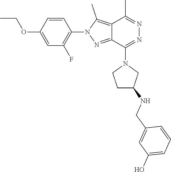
C12=C(C)N(C3=C(F)C=C(OCC)C=C3)N=C1C(N1CCC(NCC3=CC(O)=CC=C3)C1)=NN=C2C
